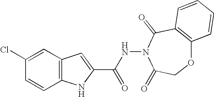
C12=C(C=C(Cl)C=C1)C=C(C(NN1C(=O)C3=C(OCC1=O)C=CC=C3)=O)N2
